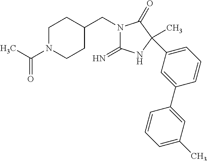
N1(CC2CCN(C(C)=O)CC2)C(=N)NC(C)(C2=CC=CC(C3=CC(C)=CC=C3)=C2)C1=O
